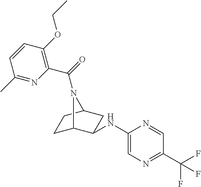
C1(NC2C3CCC(C2)N3C(=O)C2=C(OCC)C=CC(C)=N2)=CN=C(C(F)(F)F)C=N1
